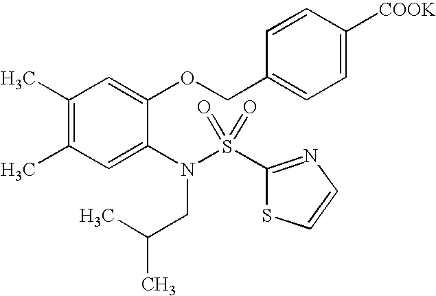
C1(C)=C(C)C=C(N(S(C2=NC=CS2)(=O)=O)CC(C)C)C(OCC2=CC=C([COOK])C=C2)=C1
